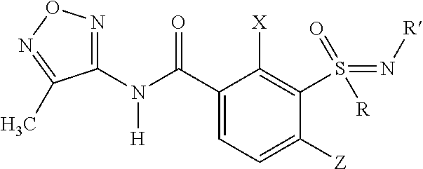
N(C(C1=CC=C([Z])C(S(=N[R])(=O)[R])=C1[X])=O)(C1=NON=C1C)[H]
